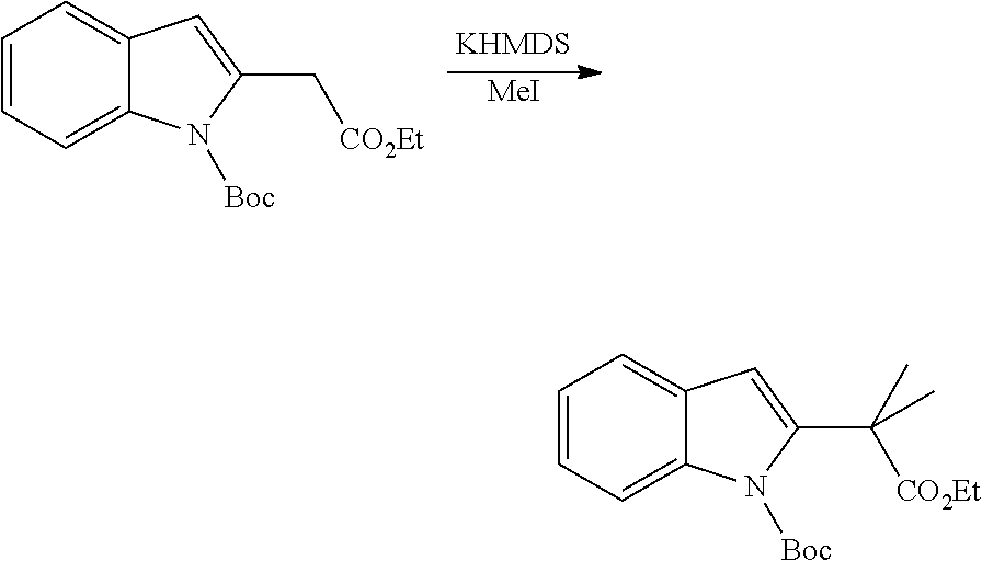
[MeI].C1=CC=C2C(=C1)C=C(C[CO2Et])N2[Boc].C1=CC=C2C(=C1)C=C(C([CO2Et])(C)C)N2[Boc]
